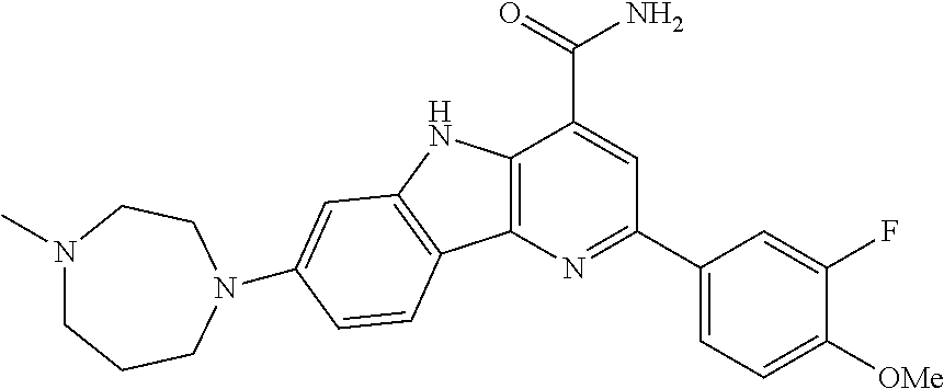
C12=C(N=C(C3=CC=C([OMe])C(F)=C3)C=C1C(=O)N)C1=C(N2)C=C(N2CCCN(C)CC2)C=C1
